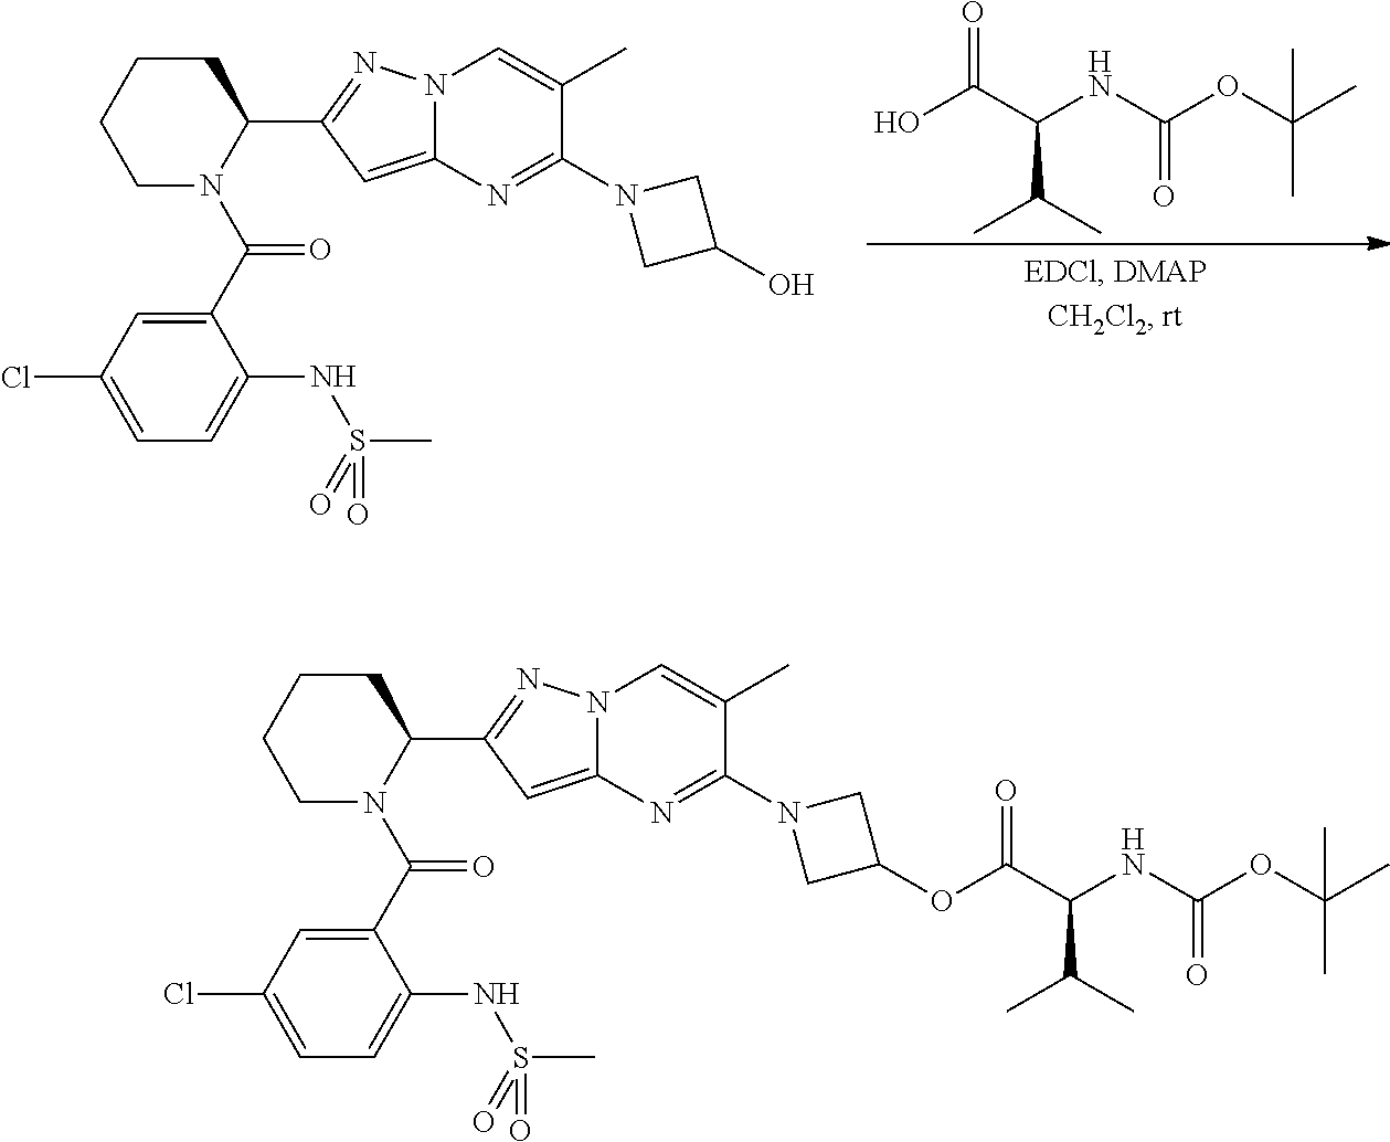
C(C(NC(OC(C)(C)C)=O)C(C)C)(=O)O.C1(C(N2C(C3=NN4C(=C3)N=C(N3CC(O)C3)C(C)=C4)CCCC2)=O)=CC(Cl)=CC=C1NS(C)(=O)=O.C1(C(N2C(C3=NN4C(=C3)N=C(N3CC(OC(C(NC(OC(C)(C)C)=O)C(C)C)=O)C3)C(C)=C4)CCCC2)=O)=CC(Cl)=CC=C1NS(C)(=O)=O
